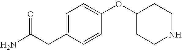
C1(OC2CCNCC2)=CC=C(CC(N)=O)C=C1
